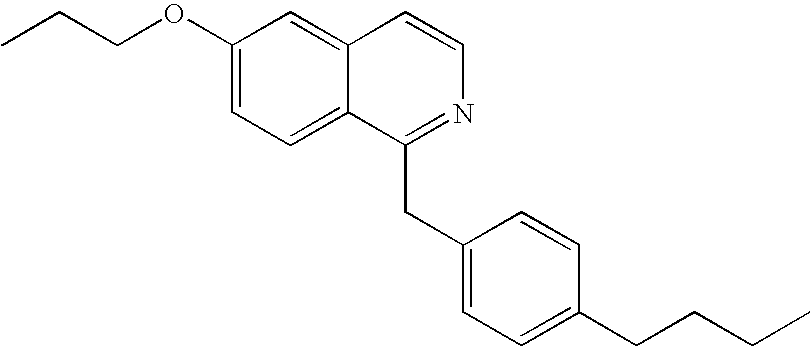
C1(OCCC)=CC=C2C(=C1)C=CN=C2CC1=CC=C(CCCC)C=C1
